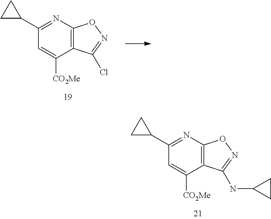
N1=C(C2CC2)C=C([CO2Me])C2=C1ON=C2Cl.N1=C(C2CC2)C=C([CO2Me])C2=C1ON=C2NC1CC1
